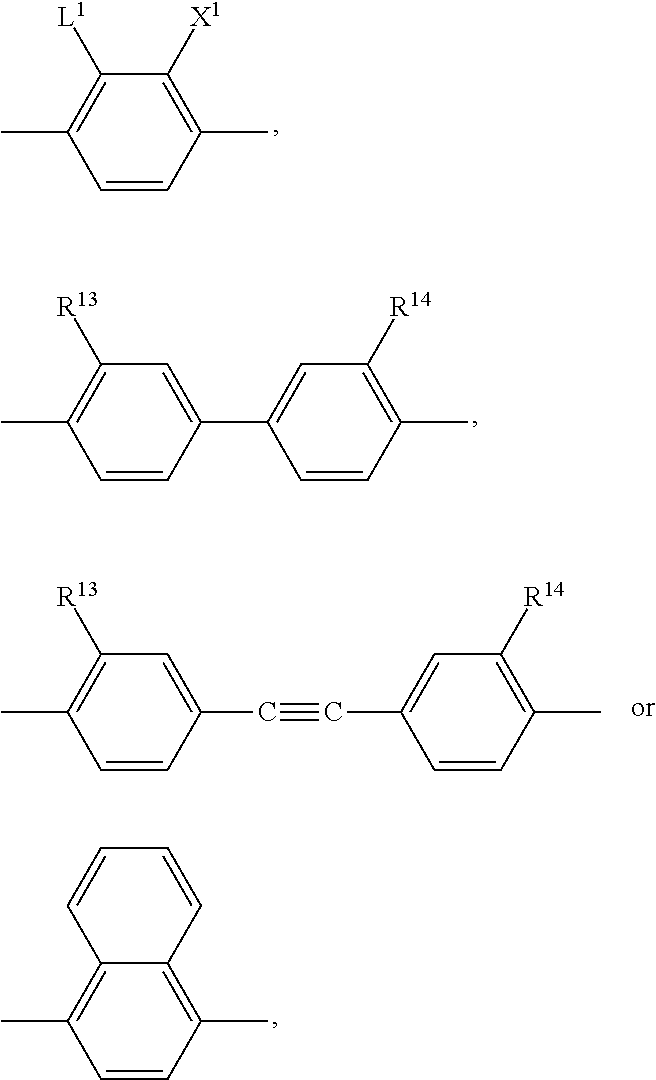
C1=CC(C)=C([X1])C([L1])=C1C.C1=CC(C2=CC([R14])=C(C)C=C2)=CC([R13])=C1C.C1=CC(C)=C2C(=C1C)C=CC=C2.C1=CC(C#CC2=CC([R14])=C(C)C=C2)=CC([R13])=C1C
